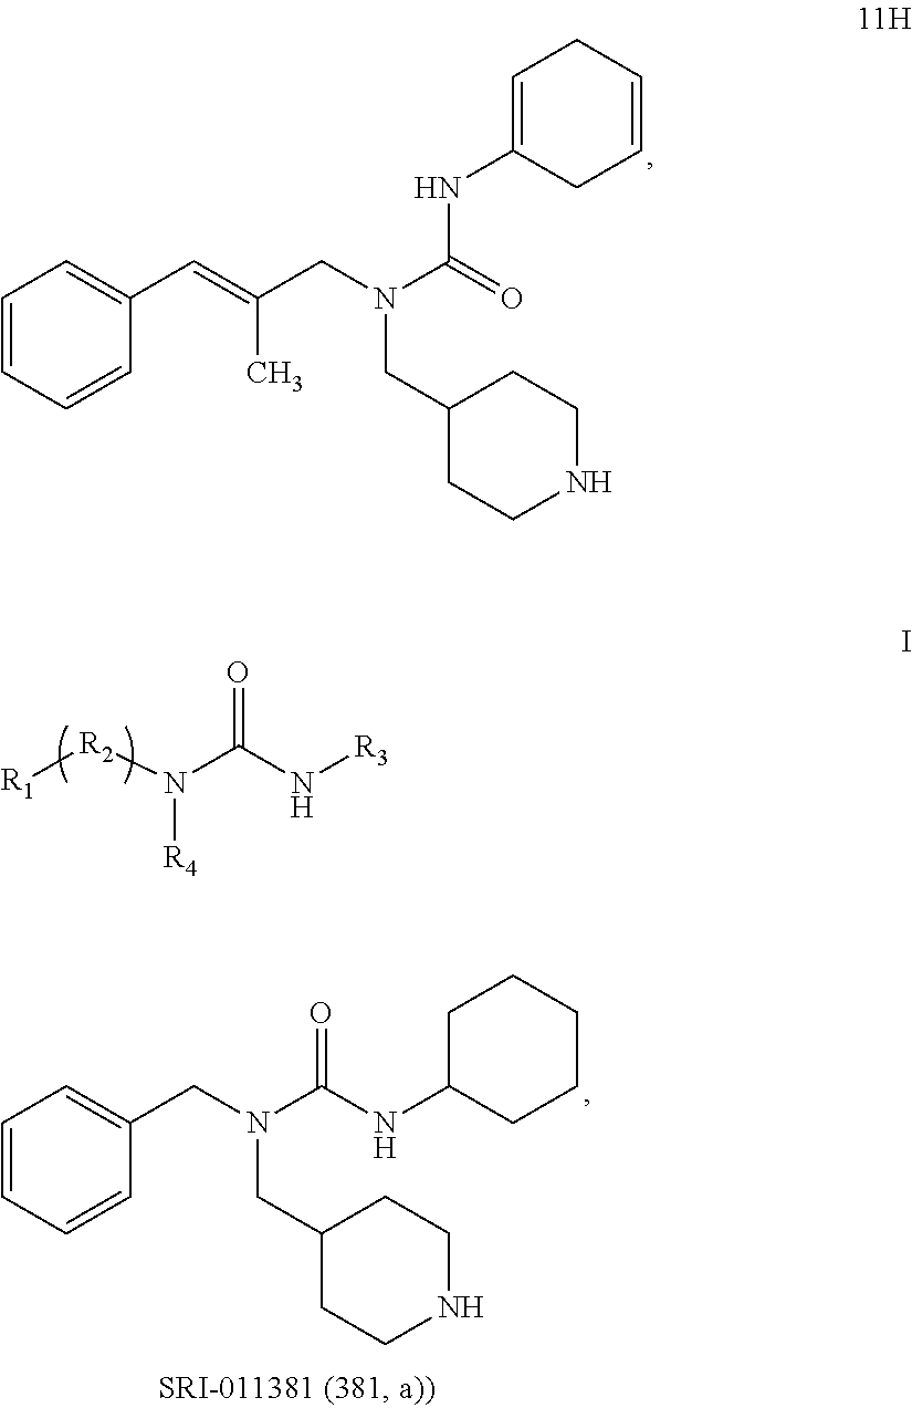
[R1][R2]N(C(N[R3])=O)[R4].C1=CC=CC(C=C(CN(C(=O)NC2=CCC=CC2)CC2CCNCC2)C)=C1.C1=CC=CC(CN(C(NC2CCCCC2)=O)CC2CCNCC2)=C1
